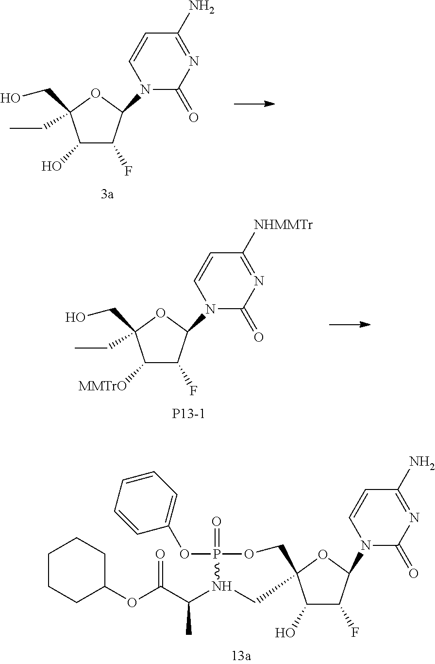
N1(C2C(F)C(O)C(CO)(CC)O2)C(=O)N=C(N)C=C1.N1(C2C(F)C([MMTrO])C(CO)(CC)O2)C(=O)N=C([NHMMTr])C=C1.[P13-1].C1CCC(OC(C(N2CC3(COP2(=O)OC2=CC=CC=C2)C(O)C(F)C(N2C(=O)N=C(N)C=C2)O3)C)=O)CC1
